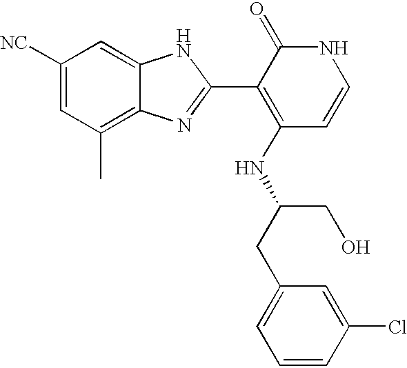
C1([NC])=CC(C)=C2C(=C1)NC(C1=C(NC(CC3=CC=CC(Cl)=C3)CO)C=CNC1=O)=N2
